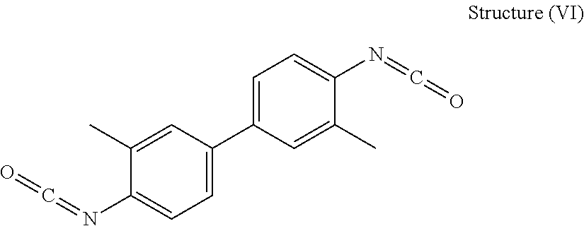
C1(N=C=O)=CC=C(C2=CC=C(N=C=O)C(C)=C2)C=C1C
